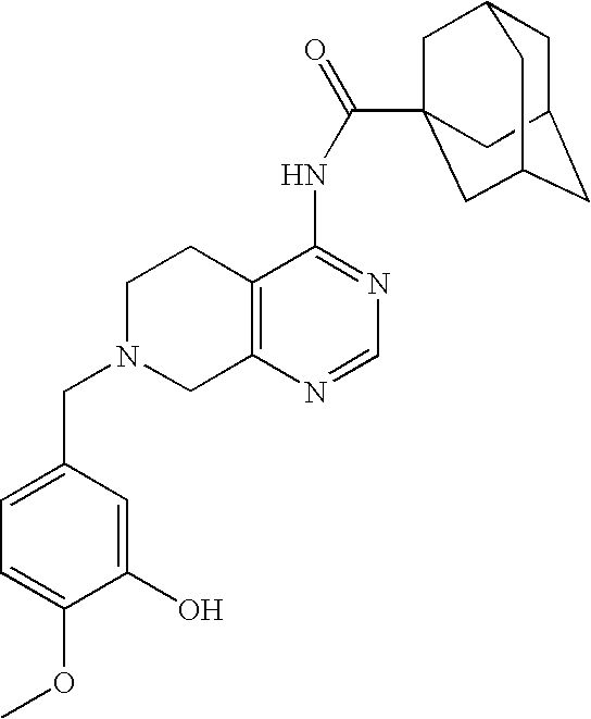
C1N(CC2=CC=C(OC)C(O)=C2)CC2=C(C1)C(NC(=O)C13CC4CC(CC(C1)C4)C3)=NC=N2
